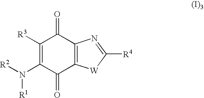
C12=C(N=C([R4])[W]1)C(=O)C([R3])=C(N([R1])[R2])C2=O
